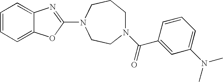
C1=CC=C2C(=C1)N=C(N1CCCN(C(C3=CC(N(C)C)=CC=C3)=O)CC1)O2
